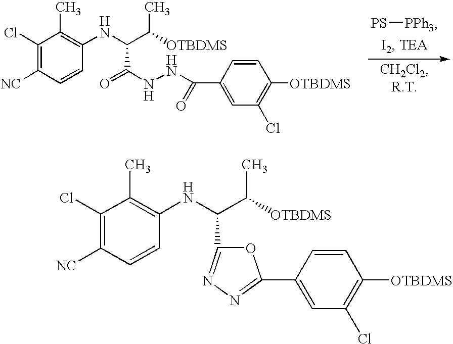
[PS][PPh3].C1(Cl)=C([NC])C=CC(NC(C(C)[OTBDMS])C(NNC(C2=CC(Cl)=C([OTBDMS])C=C2)=O)=O)=C1C.C1(Cl)=C([NC])C=CC(NC(C(C)[OTBDMS])C2=NN=C(C3=CC(Cl)=C([OTBDMS])C=C3)O2)=C1C
